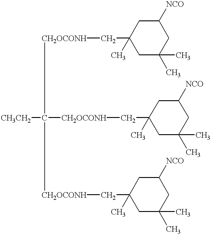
[CH3CH2]C([CH2OCONH]CC1(C)CC(C)(C)CC([NCO])C1)([CH2OCONH]CC1(C)CC(C)(C)CC([NCO])C1)[CH2OCONH]CC1(C)CC(C)(C)CC([NCO])C1
